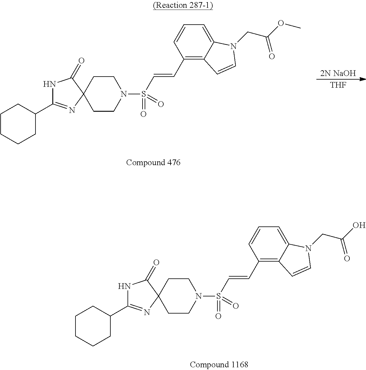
C1CCCC(C2=NC3(CCN(S(C=CC4=C5C(=CC=C4)N(CC(OC)=O)C=C5)(=O)=O)CC3)C(=O)N2)C1.[2N NaOH].[THF].C1CCCC(C2=NC3(CCN(S(C=CC4=C5C(=CC=C4)N(CC(O)=O)C=C5)(=O)=O)CC3)C(=O)N2)C1
